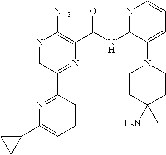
N1=CC(C2=NC(C3CC3)=CC=C2)=NC(C(NC2=NC=CC=C2N2CCC(C)(N)CC2)=O)=C1N
